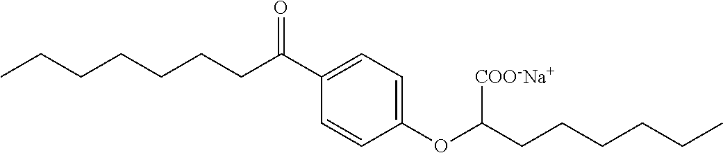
C1(C(CCCCCCC)=O)=CC=C(OC(CCCCCC)[COO-Na+])C=C1
